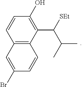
C1(O)=C(C([SEt])C(C)C)C2=C(C=C(Br)C=C2)C=C1
